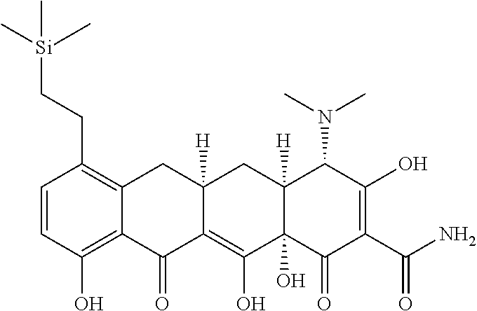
C1=CC(O)=C2C(=C1CC[Si](C)(C)C)CC1([H])C(=C(O)C3(O)C([H])(C1)C(N(C)C)C(O)=C(C(N)=O)C3=O)C2=O
